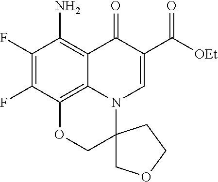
C1(F)=C(F)C2=C3C(=C1N)C(=O)C(C([OEt])=O)=CN3C1(CO2)COCC1
